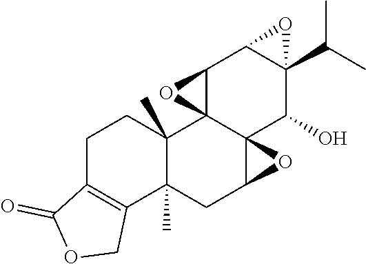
C1C2=C(C3(C)C(C)(C1)C14C5(C(C3)O5)C(O)C3(C(C)C)C(C1O4)O3)COC2=O
